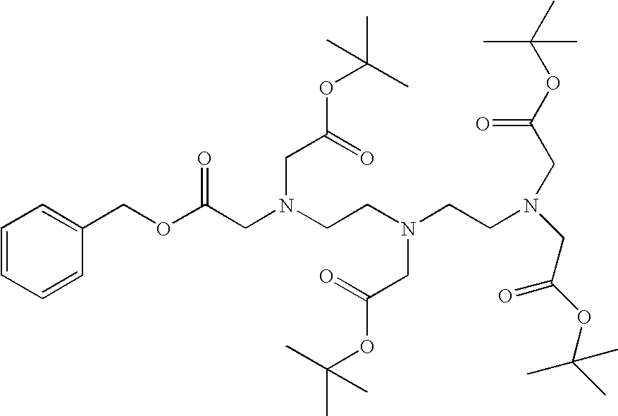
C(CN(CCN(CC(OC(C)(C)C)=O)CC(=O)OC(C)(C)C)CC(OC(C)(C)C)=O)N(CC(OC(C)(C)C)=O)CC(OCC1=CC=CC=C1)=O
